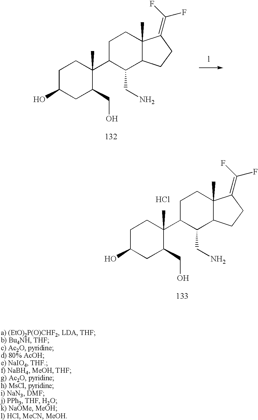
C1C(O)CC(CO)C(C2C(CN)C3C(C)(CC2)C(=C(F)F)CC3)(C)C1.C1C(O)CC(CO)C(C2C(CN)C3C(C)(CC2)C(=C(F)F)CC3)(C)C1.Cl
